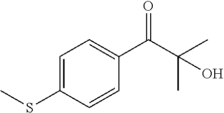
C1=C(SC)C=CC(C(C(C)(C)O)=O)=C1
